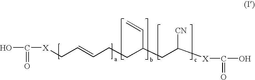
OC(=O)[X]CC=CCCC(C=C)CC([CN])[X]C(=O)O
